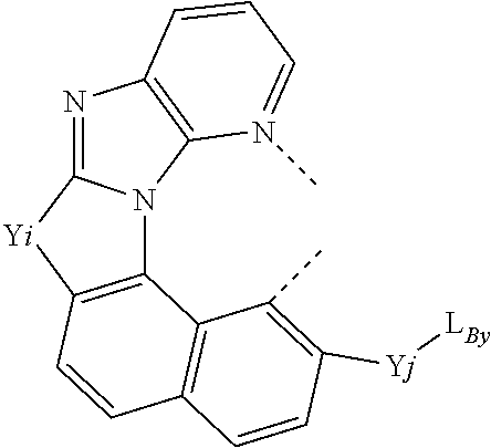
C12=C(C=CC3=C1N1C(=NC4=C1N(C)=CC=C4)[Yi]3)C=CC([Yj][LBy])=C2C
